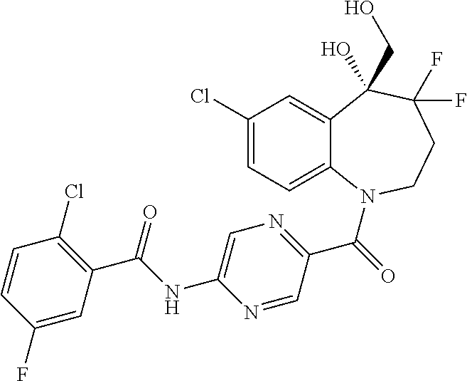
C12=CC(Cl)=CC=C1N(C(=O)C1=NC=C(NC(C3=C(Cl)C=CC(F)=C3)=O)N=C1)CCC(F)(F)C2(CO)O
